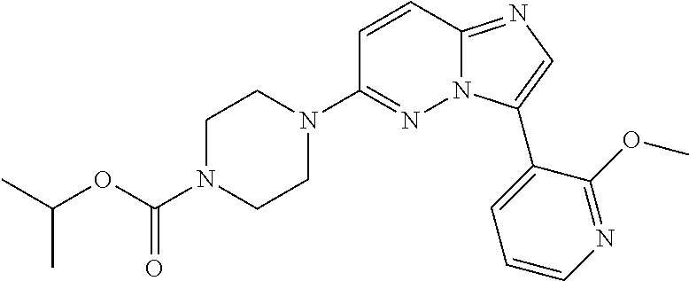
C1=CC2=NC=C(C3=CC=CN=C3OC)N2N=C1N1CCN(C(=O)OC(C)C)CC1
